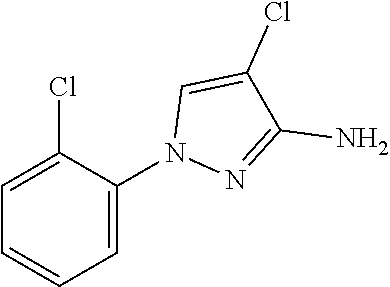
C1=CC=C(Cl)C(N2C=C(Cl)C(N)=N2)=C1
